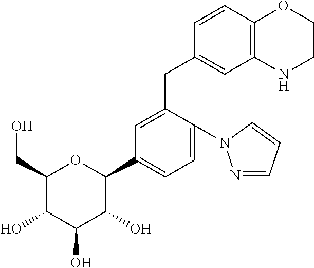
C1(CO)C(O)C(O)C(O)C(C2=CC=C(N3N=CC=C3)C(CC3=CC4=C(C=C3)OCCN4)=C2)O1
